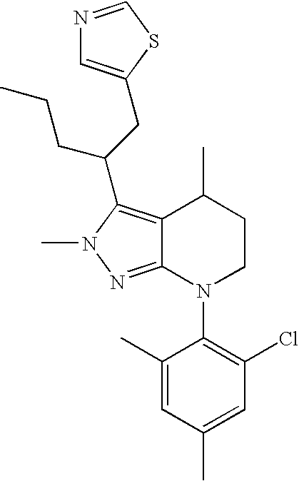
C12=NN(C)C(C(CCC)CC3=CN=CS3)=C1C(C)CCN2C1=C(Cl)C=C(C)C=C1C
